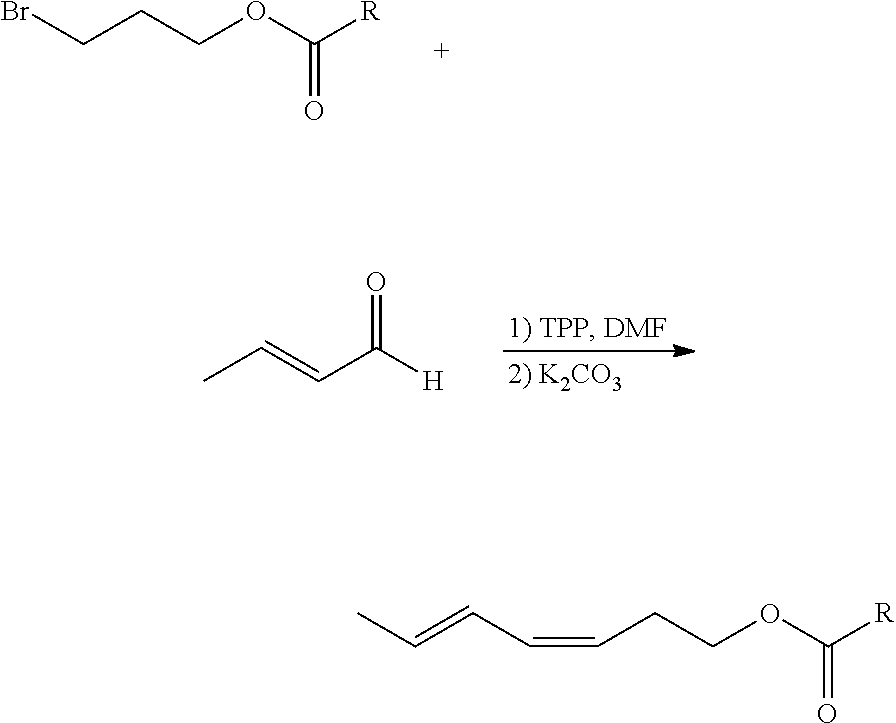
BrCCCOC(=O)[R].CC=CC(=O)[H].CC=CC=CCCOC(=O)[R]
